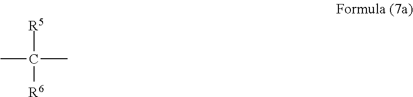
CC(C)([R5])[R6]
